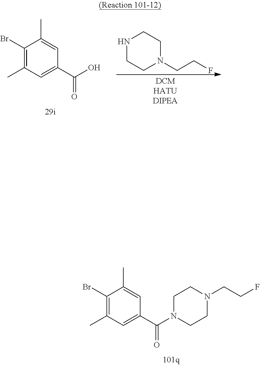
C1(Br)=C(C)C=C(C(N2CCN(CCF)CC2)=O)C=C1C.N1CCN(CCF)CC1.C1(Br)=C(C)C=C(C(O)=O)C=C1C
